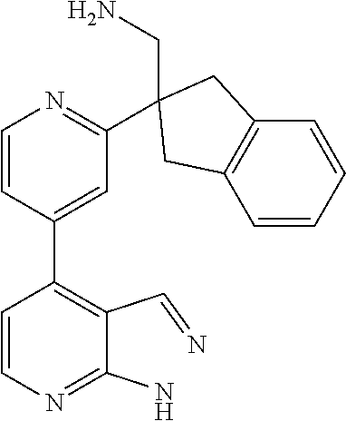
C1=CN=C(N)C(C=N)=C1C1=CC(C2(CN)CC3=C(C=CC=C3)C2)=NC=C1
